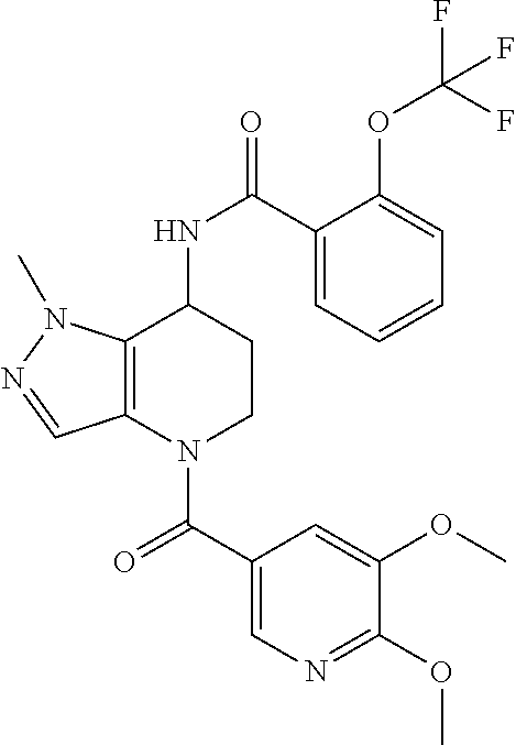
C(=O)(N1CCC(NC(=O)C2=CC=CC=C2OC(F)(F)F)C2=C1C=NN2C)C1=CN=C(OC)C(OC)=C1
